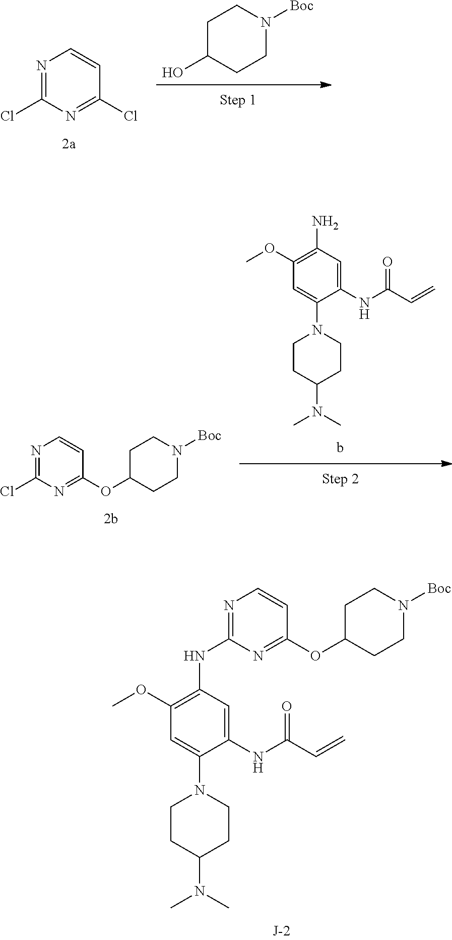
C1C(O)CCN([Boc])C1.N1=C(Cl)N=C(Cl)C=C1.N1=C(NC2=C(OC)C=C(N3CCC(N(C)C)CC3)C(NC(C=C)=O)=C2)N=C(OC2CCN([Boc])CC2)C=C1.C1=C(N2CCC(N(C)C)CC2)C(NC(C=C)=O)=CC(N)=C1OC.N1=C(Cl)N=C(OC2CCN([Boc])CC2)C=C1
